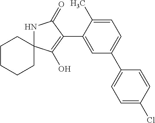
C1CCCC2(C1)NC(=O)C(C1=CC(C3=CC=C(Cl)C=C3)=CC=C1C)=C2O
